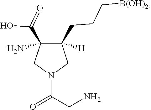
C1([H])(CCC[B(OH)2])C(C(O)=O)(N)CN(C(CN)=O)C1
